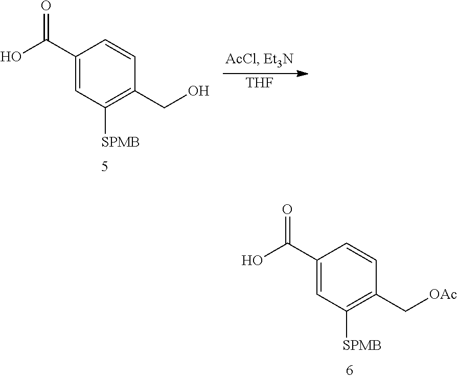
C1(C(O)=O)=CC([SPMB])=C(C[OAc])C=C1.C1(C(O)=O)=CC([SPMB])=C(CO)C=C1.[THF]
